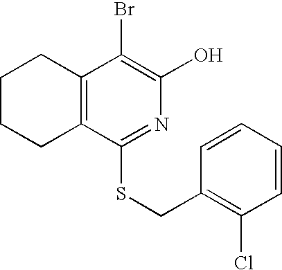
C1CCC2=C(C1)C(Br)=C(O)N=C2SCC1=C(Cl)C=CC=C1
